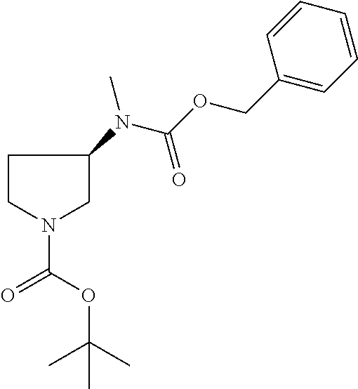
C1CN(C(OC(C)(C)C)=O)CC1N(C)C(OCC1=CC=CC=C1)=O
